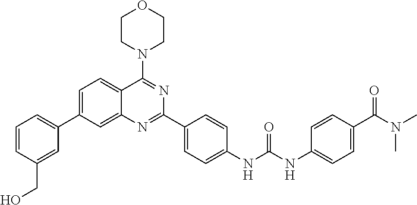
C1=C(C2=CC=CC(CO)=C2)C=C2C(=C1)C(N1CCOCC1)=NC(C1=CC=C(NC(NC3=CC=C(C(N(C)C)=O)C=C3)=O)C=C1)=N2
